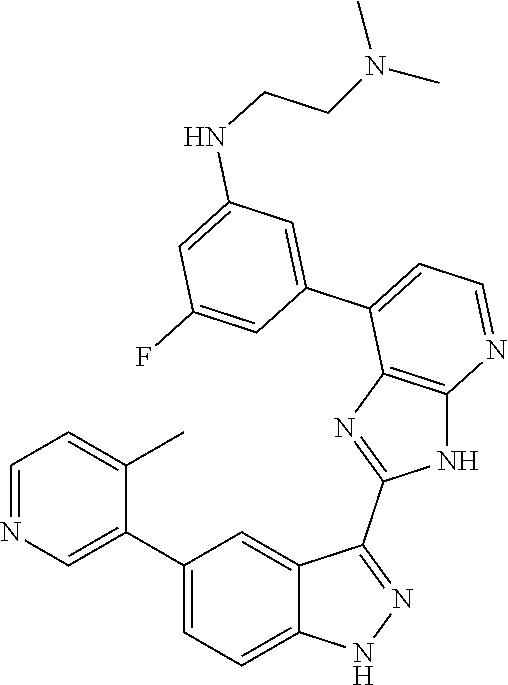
C1=NC=C(C2=CC=C3C(=C2)C(C2=NC4=C(N2)N=CC=C4C2=CC(NCCN(C)C)=CC(F)=C2)=NN3)C(C)=C1
